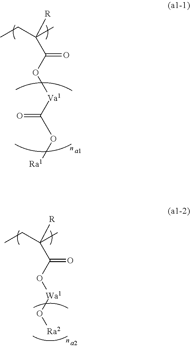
[R]C(C(O[Va1]C(O[Ra1])=O)=O)(C)CC.[R]C(C(O[Wa1]O[Ra2])=O)(C)CC
